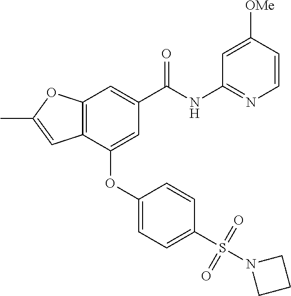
C12=C(C(OC3=CC=C(S(N4CCC4)(=O)=O)C=C3)=CC(C(NC3=NC=CC([OMe])=C3)=O)=C1)C=C(C)O2
